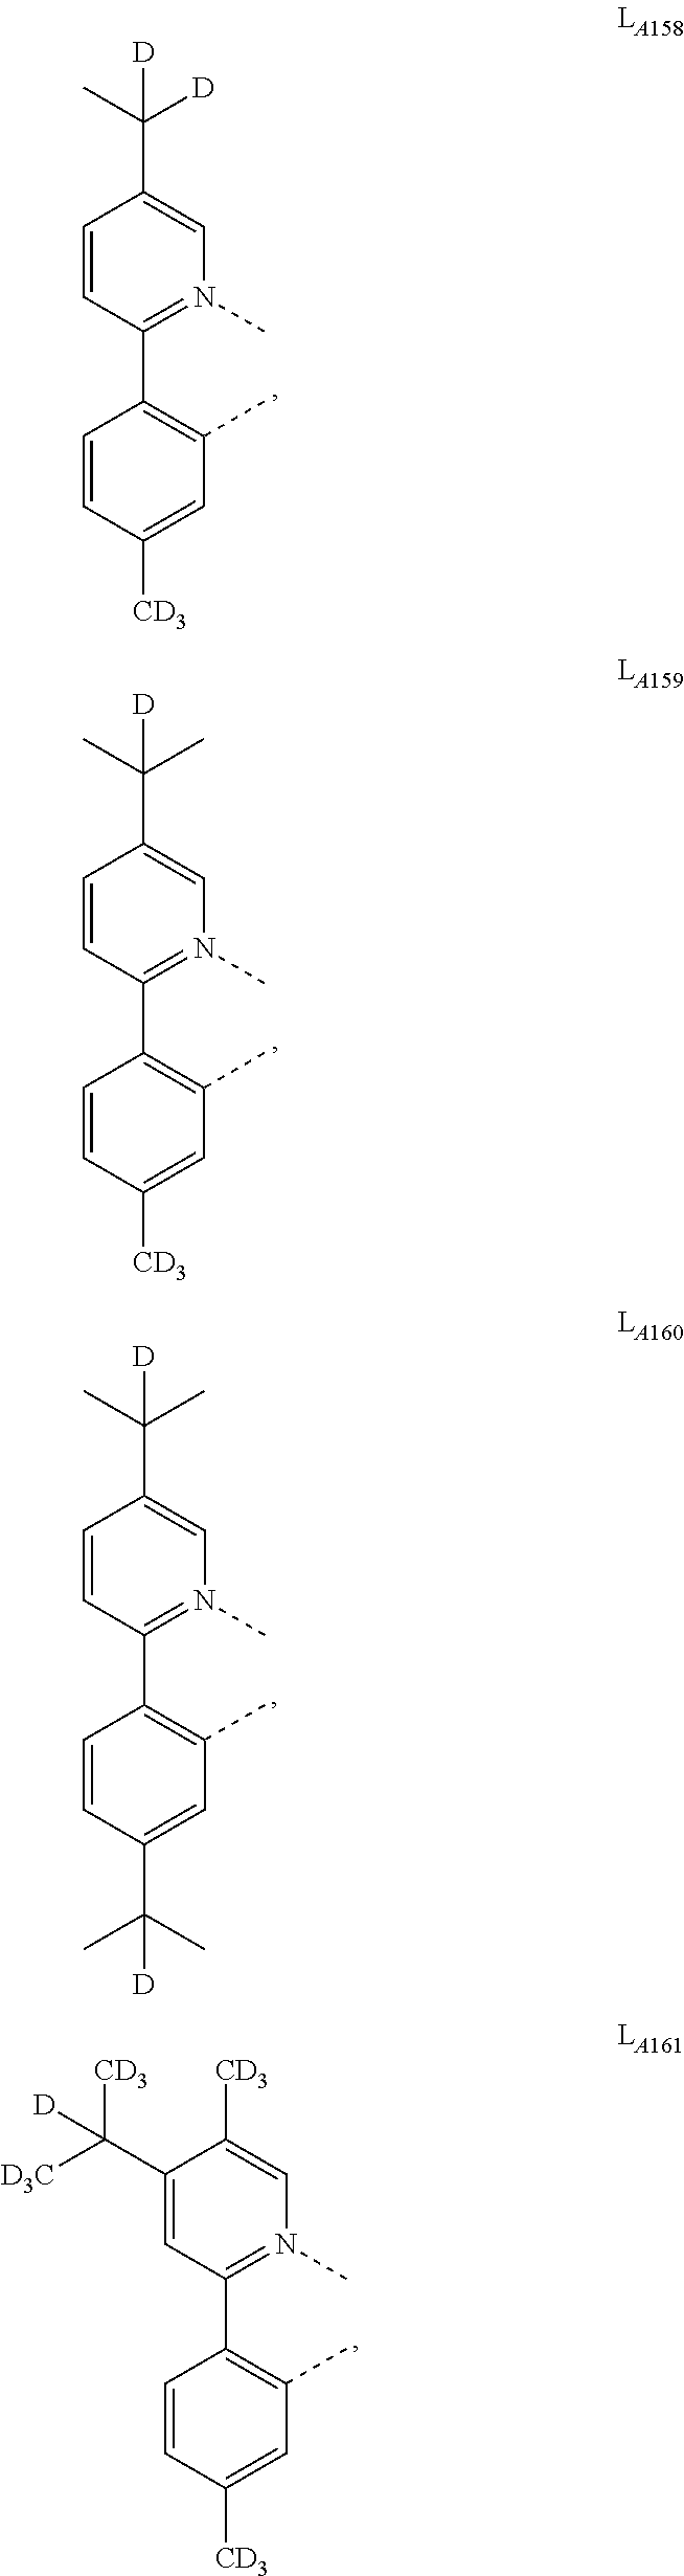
C1(C2=N(C)C=C(C([D])(C)[D])C=C2)=C(C)C=C([CD3])C=C1.C1(C2=N(C)C=C(C(C)(C)[D])C=C2)=C(C)C=C([CD3])C=C1.C1(C2=N(C)C=C(C(C)(C)[D])C=C2)=C(C)C=C(C(C)(C)[D])C=C1.C1(C2=N(C)C=C([CD3])C(C([D3C])([CD3])[D])=C2)=C(C)C=C([CD3])C=C1
